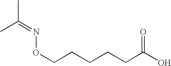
CC(=NOCCCCCC(O)=O)C
